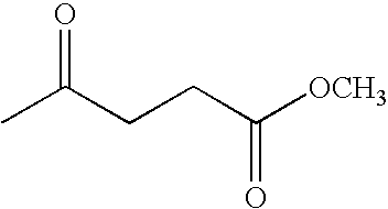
CC(CCC([OCH3])=O)=O
